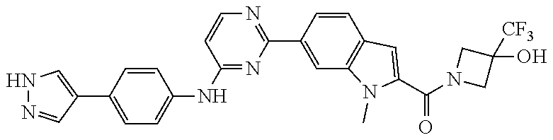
N1(C(C2=CC3=C(C=C(C4=NC=CC(NC5=CC=C(C6=CNN=C6)C=C5)=N4)C=C3)N2C)=O)CC(O)([CF3])C1
